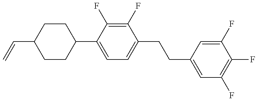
C1CC(C2=CC=C(CCC3=CC(F)=C(F)C(F)=C3)C(F)=C2F)CCC1C=C
